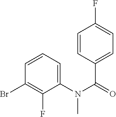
C1=CC=C(N(C(C2=CC=C(F)C=C2)=O)C)C(F)=C1Br
